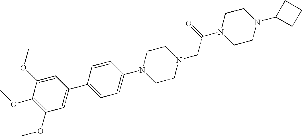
C1(OC)=C(OC)C=C(C2=CC=C(N3CCN(CC(N4CCN(C5CCC5)CC4)=O)CC3)C=C2)C=C1OC
